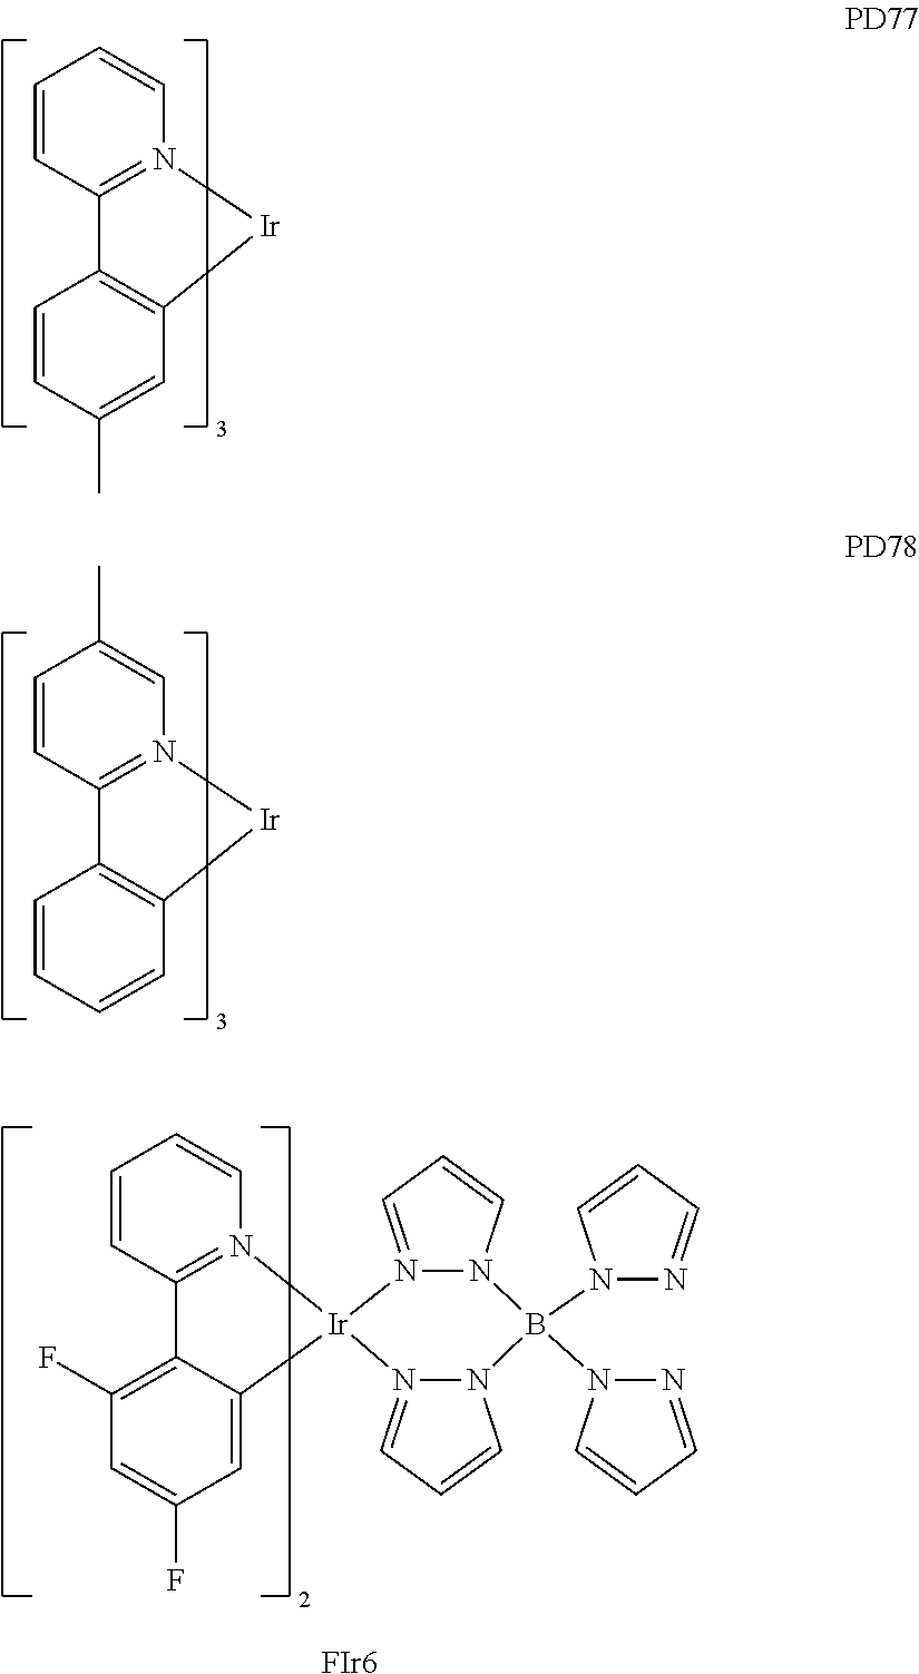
C1=CC2=N(C=C1)[Ir]C1=C2C=CC(C)=C1.C1=CC2=N(C=C1C)[Ir]C1=C2C=CC=C1.C1=CC2=N(C=C1)[Ir]1(C3=CC(F)=CC(F)=C23)N2=CC=CN2B(N2N=CC=C2)(N2N=CC=C2)N2N1=CC=C2.[FIr6]
